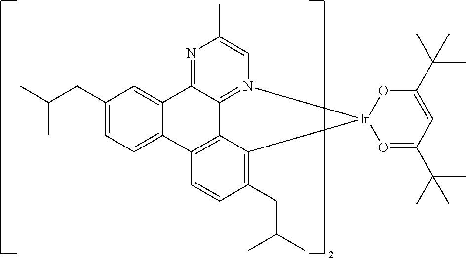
C12=CC(CC(C)C)=CC=C1C1=C3C4=N(C=C(C)N=C24)[Ir]2(C3=C(CC(C)C)C=C1)O=C(C(C)(C)C)C=C(C(C)(C)C)O2
